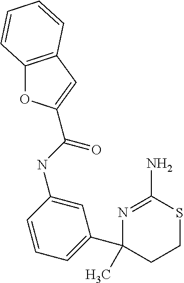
C(NC1=CC(C2(C)CCSC(N)=N2)=CC=C1)(=O)C1=CC2=C(O1)C=CC=C2
